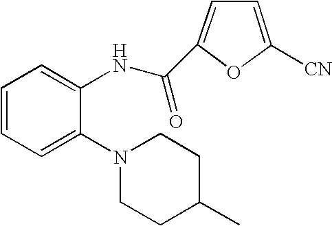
C1=CC=C(N2CCC(C)CC2)C(NC(C2=CC=C([CN])O2)=O)=C1
